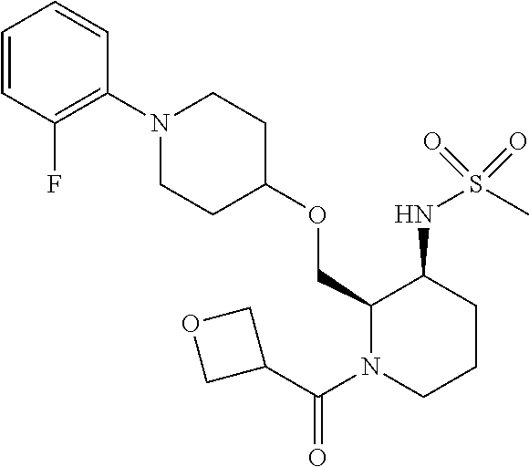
C1(COC2CCN(C3=C(F)C=CC=C3)CC2)N(C(C2COC2)=O)CCCC1NS(C)(=O)=O
